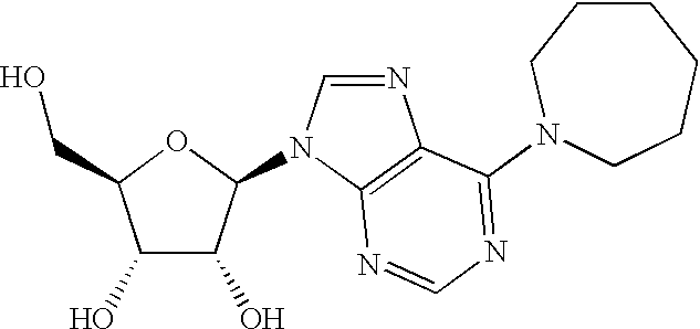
C1=NC2=C(N1C1C(O)C(O)C(CO)O1)N=CN=C2N1CCCCCC1
